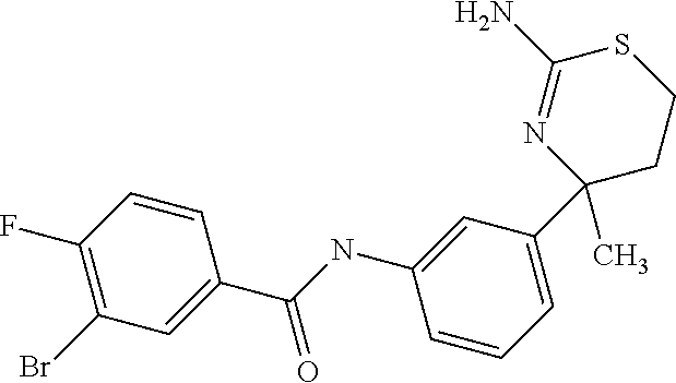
C1(F)=C(Br)C=C(C(NC2=CC(C3(C)CCSC(N)=N3)=CC=C2)=O)C=C1
